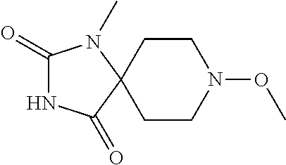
C1CC2(CCN1OC)N(C)C(=O)NC2=O
